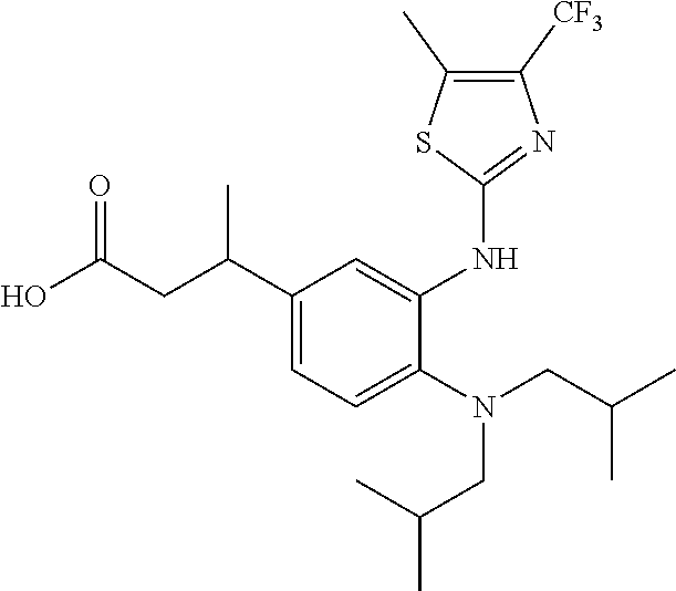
C1(C(CC(O)=O)C)=CC=C(N(CC(C)C)CC(C)C)C(NC2=NC([CF3])=C(C)S2)=C1
